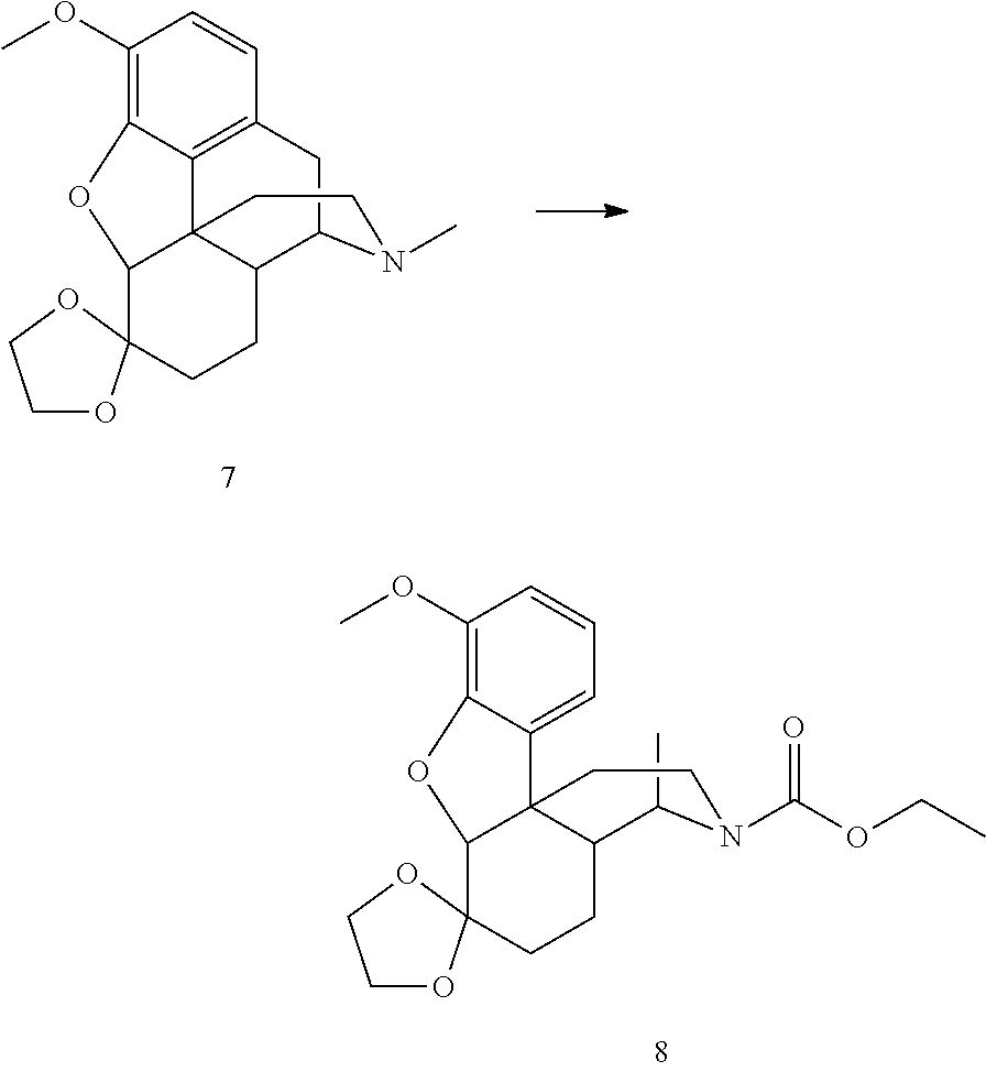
C1(OC)=C2C3=C(C=C1)CC1C4C3(C(O2)C2(CC4)OCCO2)CCN1C.C1(OC)=C2C(=CC=C1)C13C(C(C)N(C(OCC)=O)CC1)CCC1(C3O2)OCCO1
